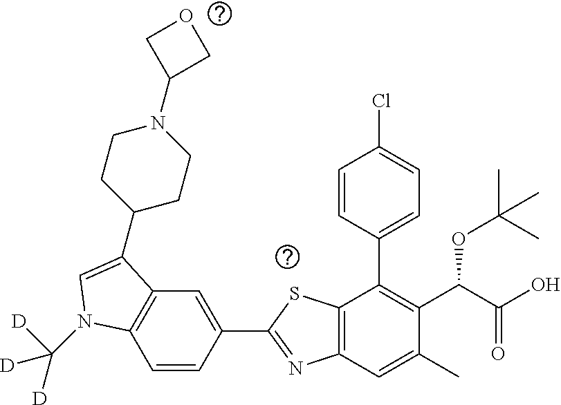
C1=CC(C2=NC3=C(S2)C(C2=CC=C(Cl)C=C2)=C(C(C(O)=O)OC(C)(C)C)C(C)=C3)=CC2=C1N(C([D])([D])[D])C=C2C1CCN(C2COC2)CC1
